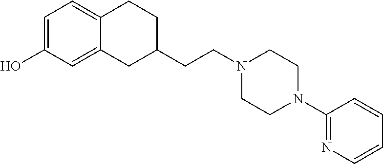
C1=C(O)C=C2C(=C1)CCC(CCN1CCN(C3=NC=CC=C3)CC1)C2
